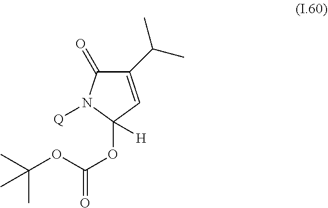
C1(C(C)C)=CC(OC(OC(C)(C)C)=O)([H])N([Q])C1=O
